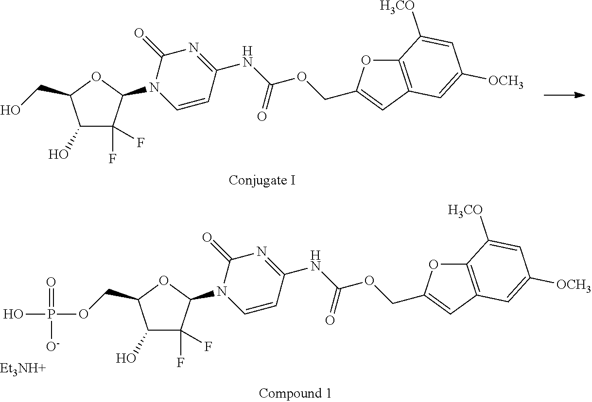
C1(O)C(F)(F)C(N2C=CC(NC(OCC3=CC4=C(O3)C([H3CO])=CC([OCH3])=C4)=O)=NC2=O)OC1COP(O)(=O)[O-].[Et3NH+].C1(O)C(F)(F)C(N2C=CC(NC(OCC3=CC4=C(O3)C([H3CO])=CC([OCH3])=C4)=O)=NC2=O)OC1CO
